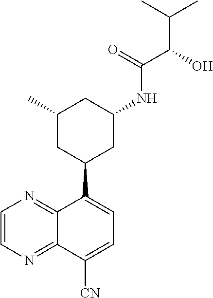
C1(C)CC(C2=CC=C([CN])C3=NC=CN=C23)CC(NC(C(O)C(C)C)=O)C1
